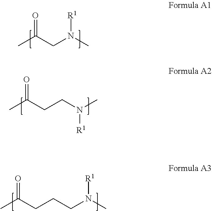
CC(CN(C)[R1])=O.CC(CCN(C)[R1])=O.CC(CCCN(C)[R1])=O
